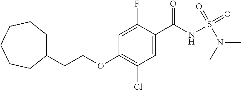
O(C1=C(Cl)C=C(C(NS(N(C)C)(=O)=O)=O)C(F)=C1)CCC1CCCCCC1
